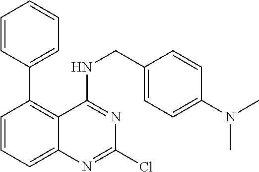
C1=CC=CC=C1C1=C2C(=CC=C1)N=C(Cl)N=C2NCC1=CC=C(N(C)C)C=C1
